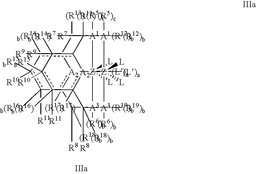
c1([R11])([b(R16)])c([R10])([bR15])-c([R9])([b(R14)])c2-[A2]3c-1([(R17)])C([R8])([(R18)b])[A3]([(R19)b])([(R6)b])[Z]3([(L)a])([L])([L])[A1]([(R5)c])([(R12)b])C2([R7])[(R13)].c1([R11])([b(R16)])c([R10])([bR15])-c([R9])([b(R14)])c2-[A2]3c-1([(R17)])C([R8])([(R18)b])[A3]([(R19)b])([(R6)b])[Z]3([(L)a])([L])([L])[A1]([(R5)c])([(R12)b])C2([R7])[(R13)]
